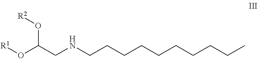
[R1]OC(CNCCCCCCCCCC)O[R2]
